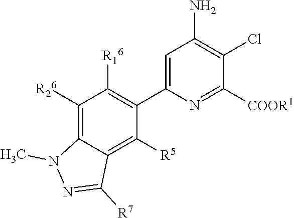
C1=C(C2=C([R16])C([R26])=C3C(=C2[R5])C([R7])=NN3C)N=C([COOR1])C(Cl)=C1N
